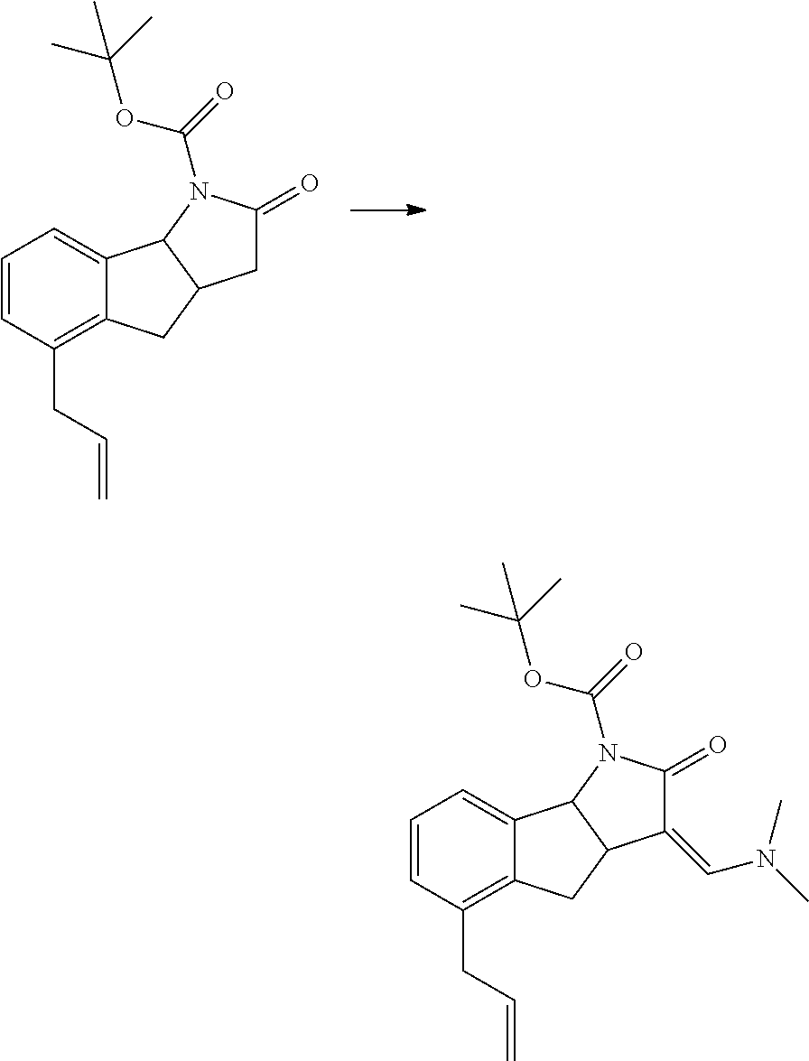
C1=CC(CC=C)=C2C(=C1)C1C(C2)CC(=O)N1C(=O)OC(C)(C)C.C1=CC(CC=C)=C2C(=C1)C1C(C2)C(=CN(C)C)C(=O)N1C(=O)OC(C)(C)C
